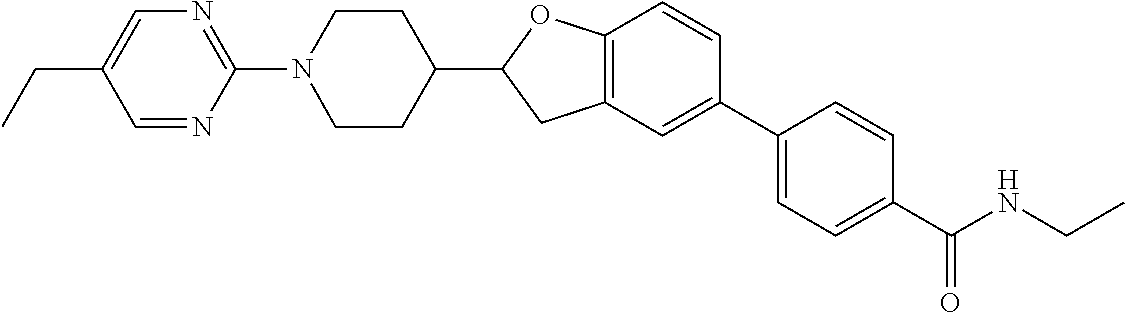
N1(C2=NC=C(CC)C=N2)CCC(C2CC3=C(O2)C=CC(C2=CC=C(C(=O)NCC)C=C2)=C3)CC1
